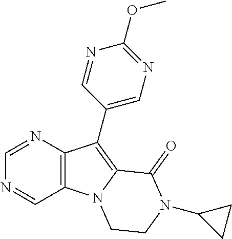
N1=CN=CC2=C1C(C1=CN=C(OC)N=C1)=C1N2CCN(C2CC2)C1=O
